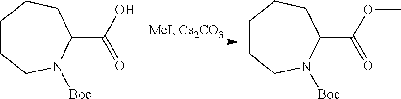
C1CCN([Boc])C(C(O)=O)CC1.C1CCN([Boc])C(C(OC)=O)CC1
